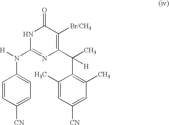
C1(N([H])C2=NC(C(C3=C(C)C=C([CN])C=C3C)(C)[H])=C([Br/CH3])C(=O)N2)=CC=C([CN])C=C1
